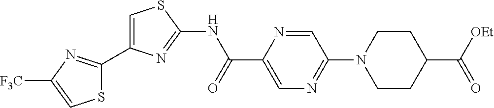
C1=C(C2=NC([F3C])=CS2)N=C(NC(C2=CN=C(N3CCC(C(=O)[OEt])CC3)C=N2)=O)S1
